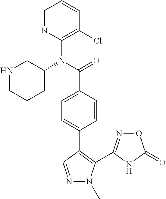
C1=NC(N(C(=O)C2=CC=C(C3=C(C4=NOC(=O)N4)N(C)N=C3)C=C2)C2CCCNC2)=C(Cl)C=C1
